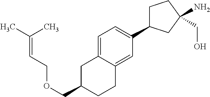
C(OCC1CC2=CC=C(C3CCC(N)(CO)C3)C=C2CC1)C=C(C)C
